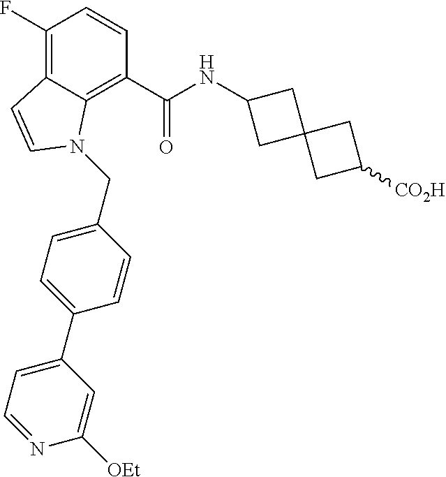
C1(F)=C2C(=C(C(NC3CC4(C3)CC([CO2H])C4)=O)C=C1)N(CC1=CC=C(C3=CC=NC([OEt])=C3)C=C1)C=C2
